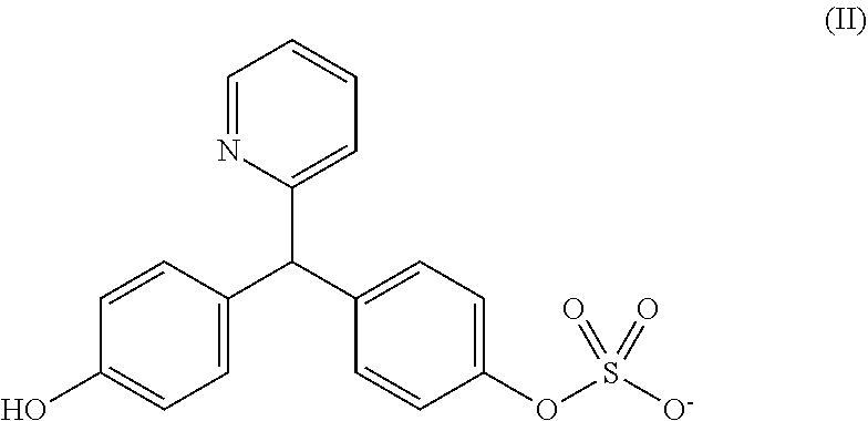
OC1=CC=C(C(C2=CC=CC=N2)C2=CC=C(OS(=O)([O-])=O)C=C2)C=C1
